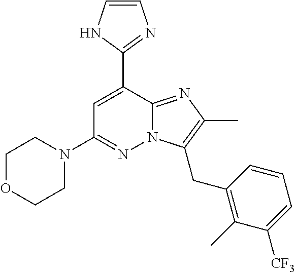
N12C(=NC(C)=C1CC1=C(C)C([CF3])=CC=C1)C(C1=NC=CN1)=CC(N1CCOCC1)=N2
